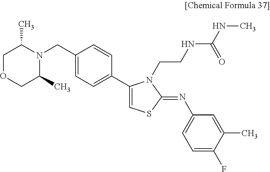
C1OCC(C)N(CC2=CC=C(C3=CSC(=NC4=CC=C(F)C(C)=C4)N3CCNC(NC)=O)C=C2)C1C
